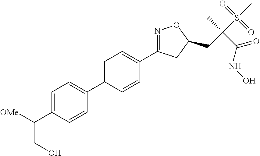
C1=C(C2=CC=C(C([OMe])CO)C=C2)C=CC(C2=NOC(CC(S(C)(=O)=O)(C)C(NO)=O)C2)=C1
